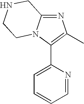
N1=C2N(C(C3=CC=CC=N3)=C1C)CCNC2
